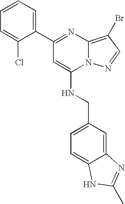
C1=CC=C(C2=NC3=C(Br)C=NN3C(NCC3=CC=C4C(=C3)N=C(C)N4)=C2)C(Cl)=C1
